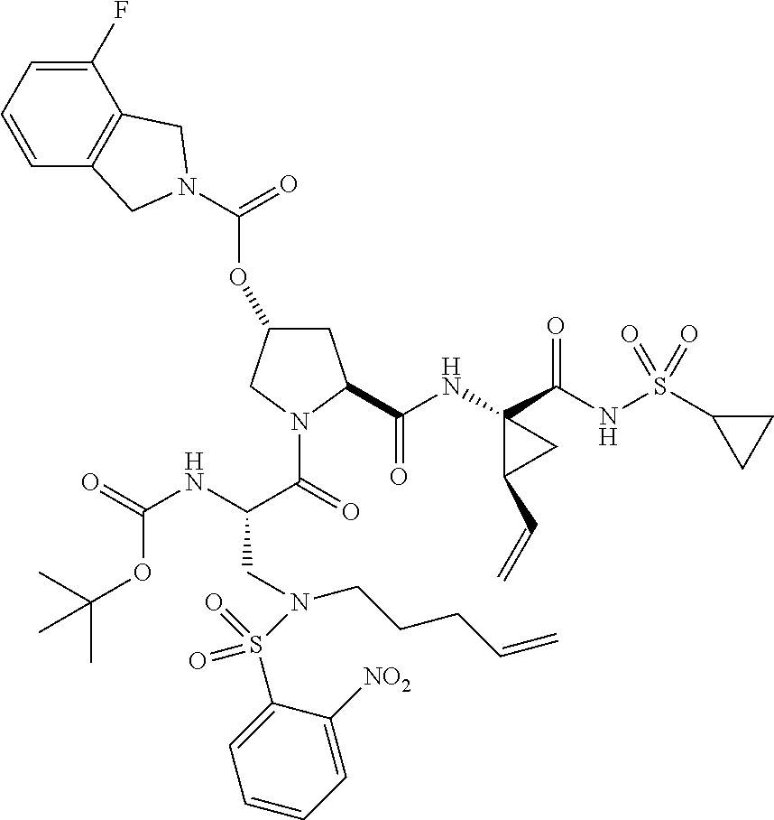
C1(F)=CC=CC2=C1CN(C(=O)OC1CC(C(NC3(C(NS(C4CC4)(=O)=O)=O)C(C=C)C3)=O)N(C(C(NC(=O)OC(C)(C)C)CN(CCCC=C)S(=O)(C3=CC=CC=C3[NO2])=O)=O)C1)C2
